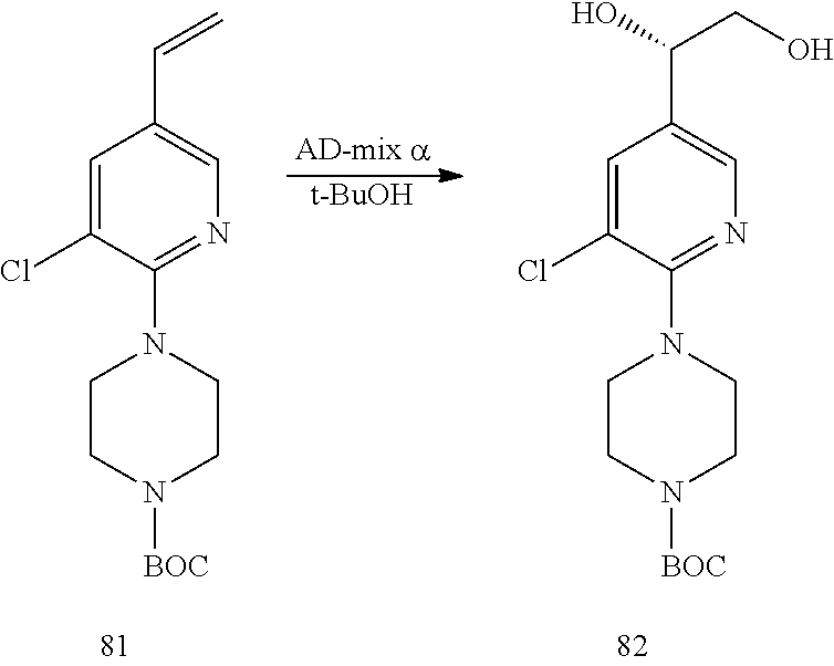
C1=C(Cl)C(N2CCN([BOC])CC2)=NC=C1C(CO)O.C1=C(Cl)C(N2CCN([BOC])CC2)=NC=C1C=C.[t-BuOH]
